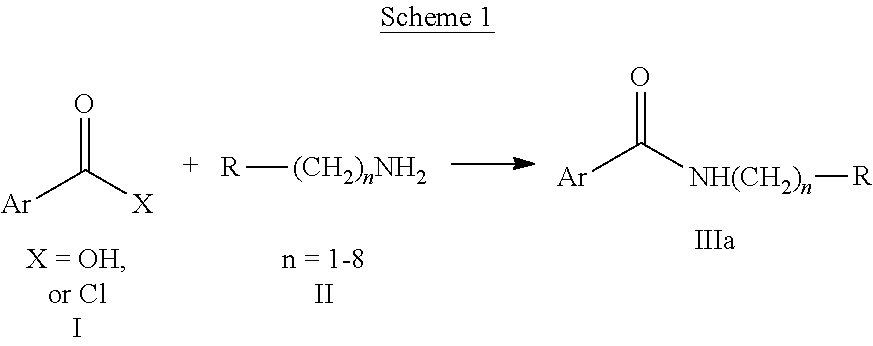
O=C([Ar])[X].[R][(CH2)nNH2].O=C([Ar])[NH(CH2)n][R]
